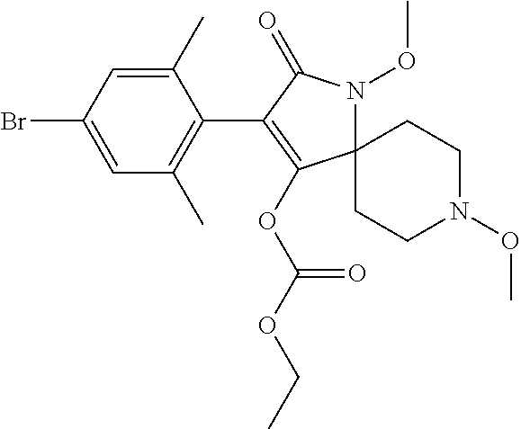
C1(C)=CC(Br)=CC(C)=C1C1=C(OC(OCC)=O)C2(N(OC)C1=O)CCN(OC)CC2
